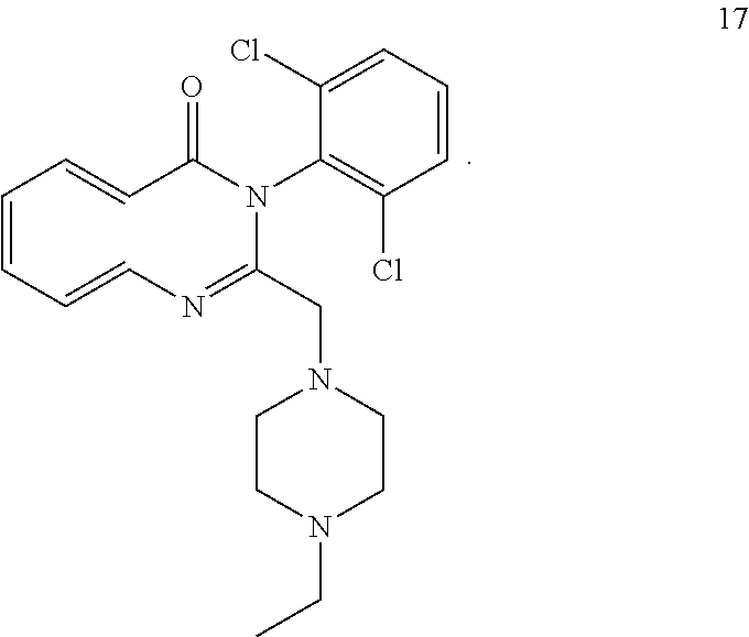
C1=CC=CN=C(CN2CCN(CC)CC2)N(C2=C(Cl)C=CC=C2Cl)C(=O)C=C1
